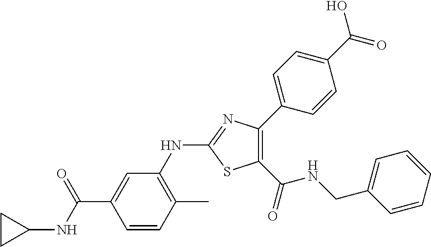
C1(C(=O)NCC2=CC=CC=C2)=C(C2=CC=C(C(=O)O)C=C2)N=C(NC2=C(C)C=CC(C(NC3CC3)=O)=C2)S1
